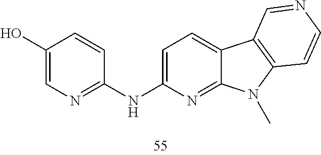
C1=C(NC2=NC=C(O)C=C2)N=C2C(=C1)C1=C(N2C)C=CN=C1
